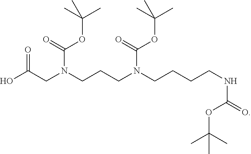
OC(CN(CCCN(CCCCNC(=O)OC(C)(C)C)C(=O)OC(C)(C)C)C(=O)OC(C)(C)C)=O
